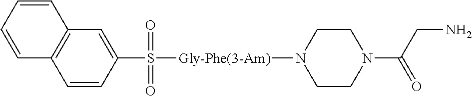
C12=C(C=C(S(=O)(=O)[Gly-Phe(3-Am)]N3CCN(C(CN)=O)CC3)C=C1)C=CC=C2
